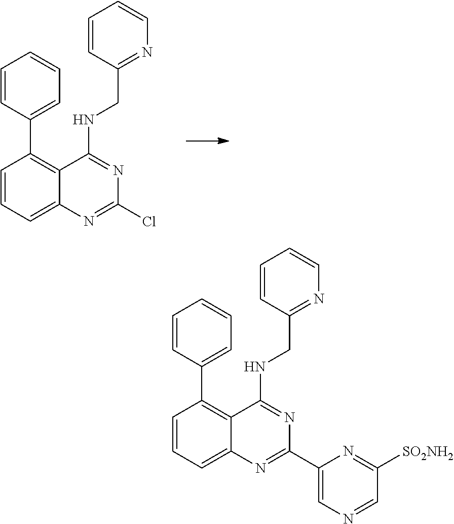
C1=CC(C2=C3C(=CC=C2)N=C(Cl)N=C3NCC2=NC=CC=C2)=CC=C1.C1=CC(C2=C3C(=CC=C2)N=C(C2=CN=CC([SO2NH2])=N2)N=C3NCC2=NC=CC=C2)=CC=C1
